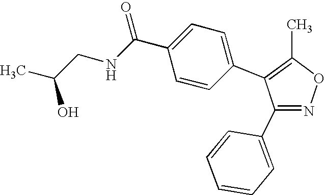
C1(C2=CC=CC=C2)=NOC(C)=C1C1=CC=C(C(NCC(C)O)=O)C=C1
